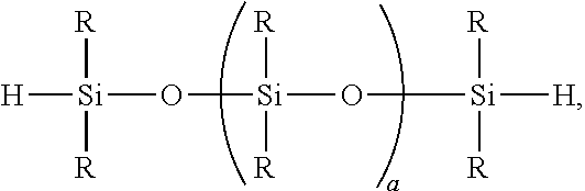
[H][Si]([R])([R])O[Si]([R])([R])O[Si]([R])([R])[H]
